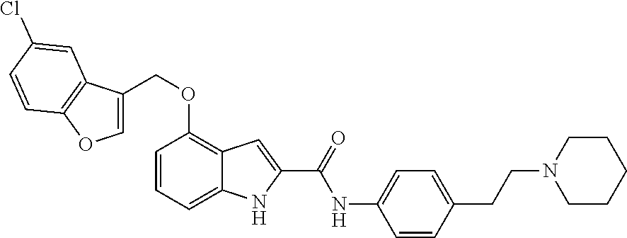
C1=CC=C2C(=C1OCC1=COC3=C1C=C(Cl)C=C3)C=C(C(=O)NC1=CC=C(CCN3CCCCC3)C=C1)N2
